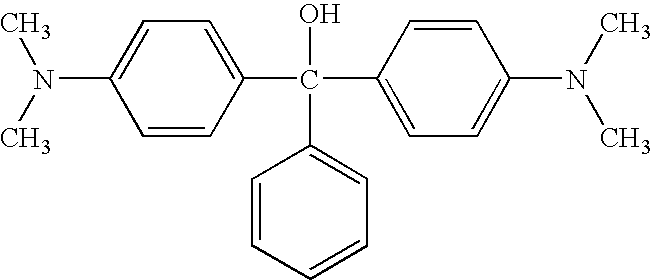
C1=CC(C(O)(C2=CC=CC=C2)C2=CC=C(N(C)C)C=C2)=CC=C1N(C)C
